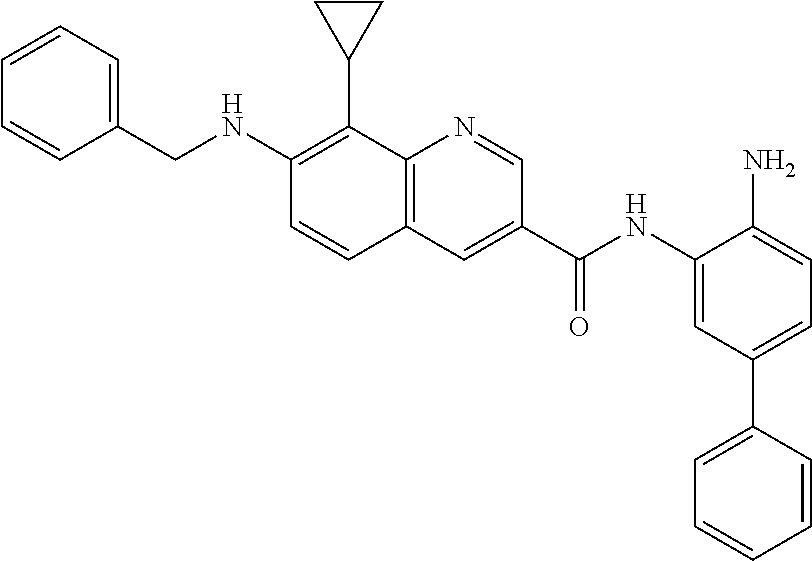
C1(CNC2=C(C3CC3)C3=C(C=C2)C=C(C(NC2=CC(C4=CC=CC=C4)=CC=C2N)=O)C=N3)=CC=CC=C1
